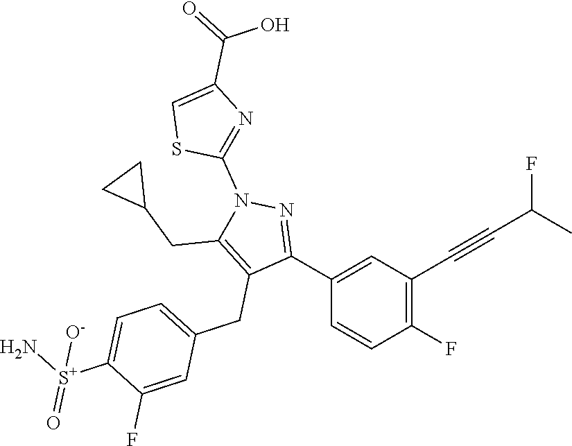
C1=CC(F)=C(C#CC(C)F)C=C1C1=NN(C2=NC(C(O)=O)=CS2)C(CC2CC2)=C1CC1=CC=C([S+](N)(=O)[O-])C(F)=C1
